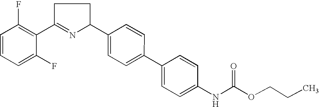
C1=CC=C(F)C(C2=NC(C3=CC=C(C4=CC=C(NC(OCCC)=O)C=C4)C=C3)CC2)=C1F
